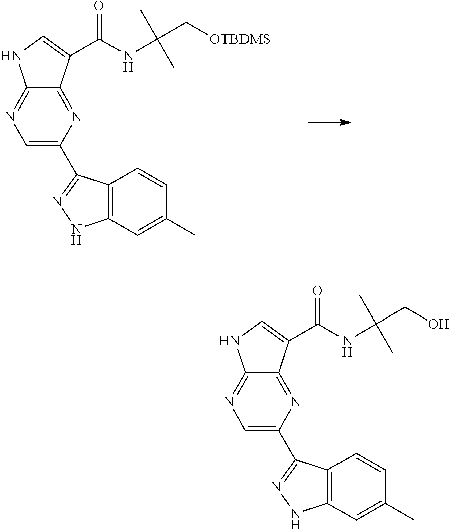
C1=C(C2=NNC3=C2C=CC(C)=C3)N=C2C(=N1)NC=C2C(NC(C)(C)C[OTBDMS])=O.C1=C(C2=NNC3=C2C=CC(C)=C3)N=C2C(=N1)NC=C2C(NC(C)(C)CO)=O
